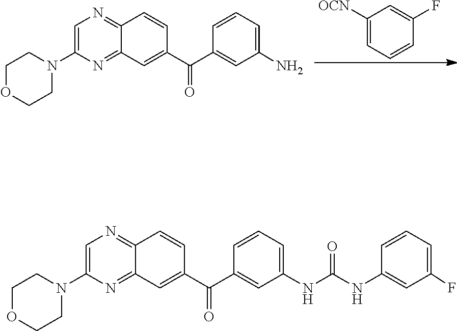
C1([OCN])=CC=CC(F)=C1.C1=C(N2CCOCC2)N=C2C(=N1)C=CC(C(=O)C1=CC(N)=CC=C1)=C2.C1=C(N2CCOCC2)N=C2C(=N1)C=CC(C(=O)C1=CC(NC(NC3=CC(F)=CC=C3)=O)=CC=C1)=C2
